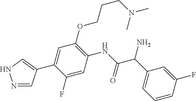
C1(C2=CNN=C2)=CC(OCCCN(C)C)=C(NC(C(C2=CC=CC(F)=C2)N)=O)C=C1F
